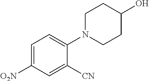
C1=C([O2N])C=C([CN])C(N2CCC(O)CC2)=C1
